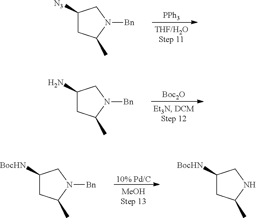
C1([N3])CC(C)N([Bn])C1.[PPh3].C1(N)CC(C)N([Bn])C1.[Boc2O].C1([BocHN])CC(C)N([Bn])C1.[10% Pd/C].C1([BocHN])CC(C)NC1
